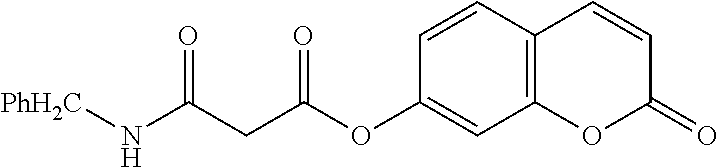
N(C(CC(OC1=CC2=C(C=C1)C=CC(=O)O2)=O)=O)[PhH2C]
